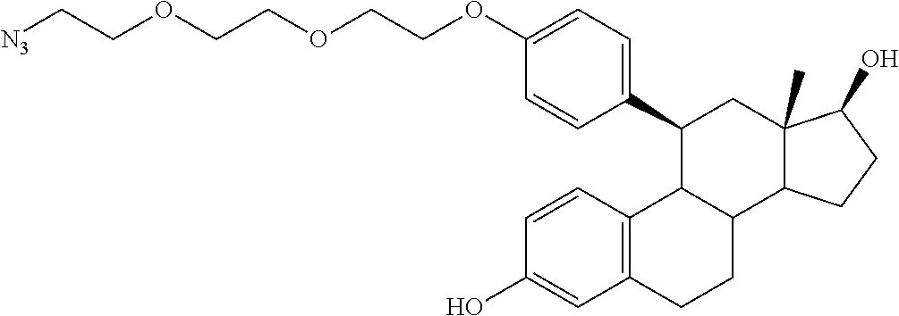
C1=CC2=C(C=C1O)CCC1C2C(C2=CC=C(OCCOCCOCC[N3])C=C2)CC2(C)C1CCC2O
